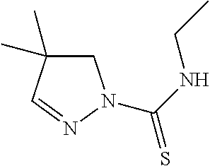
C(NCC)(=S)N1CC(C)(C)C=N1
